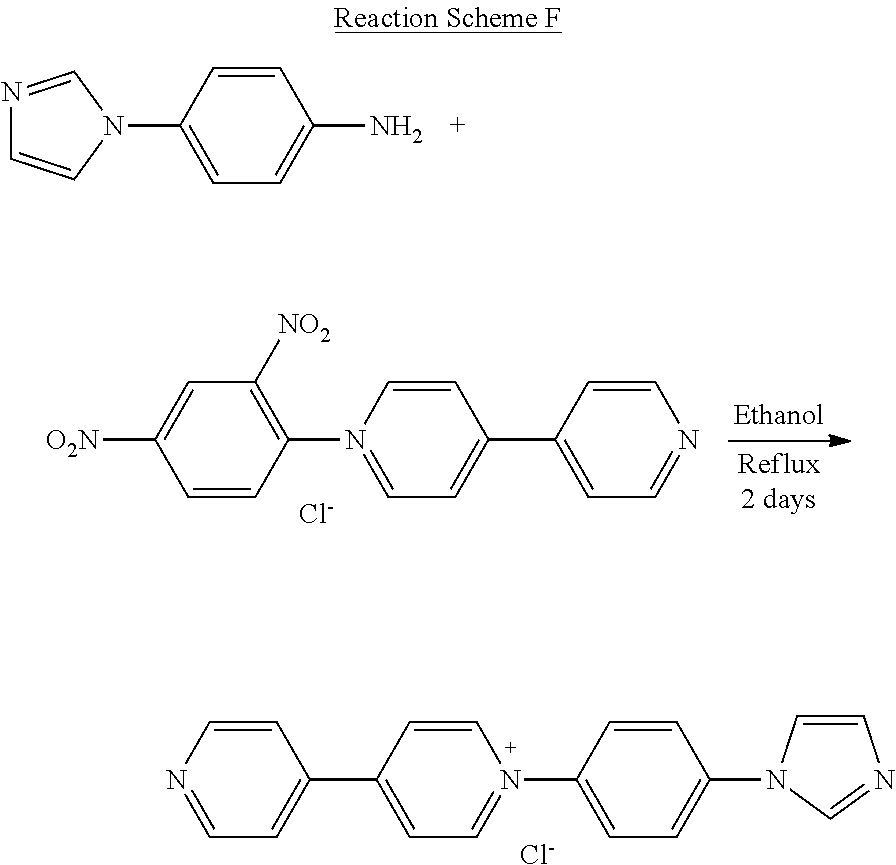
N1=CN(C2=CC=C(N)C=C2)C=C1.[O2N]C1=CC([NO2])=C(N2=CC=C(C3=CC=NC=C3)C=C2)C=C1.[Cl-].[Cl-].N1=CC=C(C2=CC=N(C3=CC=C(N4C=CN=C4)C=C3)C=C2)C=C1
